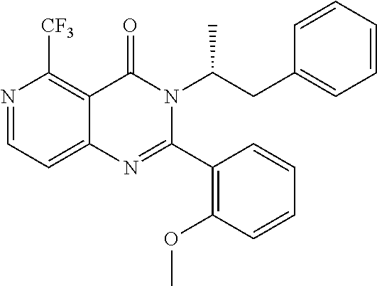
N1=CC=C2C(=C1[CF3])C(=O)N(C(CC1=CC=CC=C1)C)C(C1=C(OC)C=CC=C1)=N2
